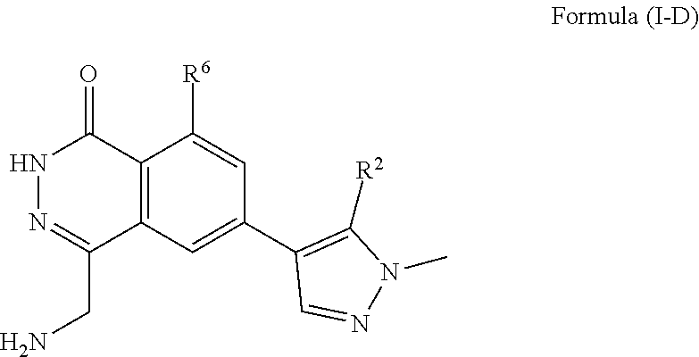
C12=C(C=C(C3=C([R2])N(C)N=C3)C=C1[R6])C(CN)=NNC2=O
